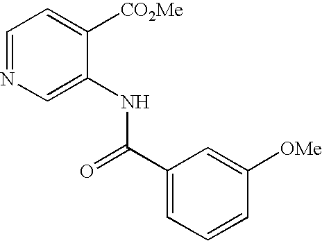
C1=C(NC(C2=CC=CC([OMe])=C2)=O)C([CO2Me])=CC=N1
